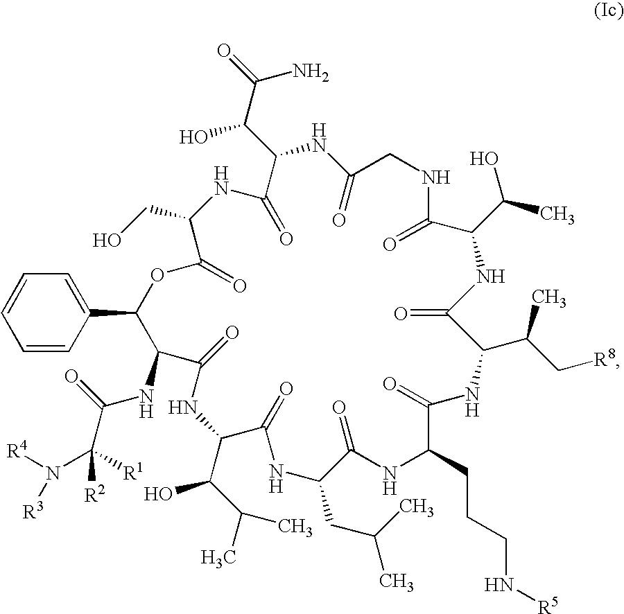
C1=C(C2OC(=O)C(CO)NC(=O)C(C(C(=O)N)O)NC(=O)CNC(=O)C(C(O)C)NC(=O)C(C(C)C[R8])NC(=O)C(CCCN[R5])NC(=O)C(CC(C)C)NC(=O)C(C(C(C)C)O)NC(=O)C2NC(C([R1])([R2])N([R3])[R4])=O)C=CC=C1
